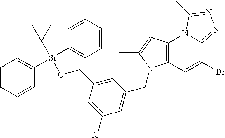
C1=CC=CC([Si](C2=CC=CC=C2)(C(C)(C)C)OCC2=CC(CN3C4=C(C=C3C)N3C(=NN=C3C)C(Br)=C4)=CC(Cl)=C2)=C1
